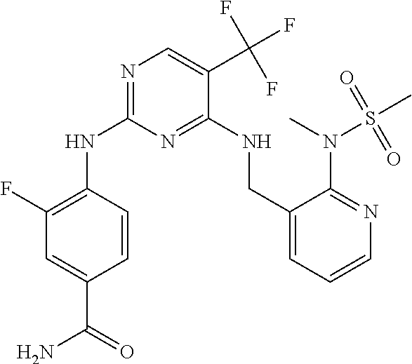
N1=C(NC2=C(F)C=C(C(=O)N)C=C2)N=C(NCC2=CC=CN=C2N(C)S(C)(=O)=O)C(C(F)(F)F)=C1
